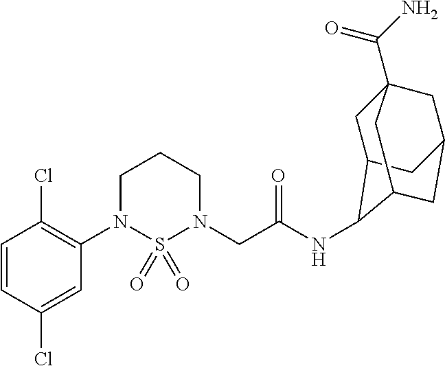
C1=CC(Cl)=CC(N2S(=O)(=O)N(CC(NC3C4CC5(C(N)=O)CC(CC3C5)C4)=O)CCC2)=C1Cl
